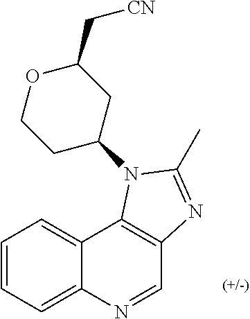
C1=CC=C2C(=C1)C1=C(C=N2)N=C(C)N1C1CC(C[CN])OCC1
